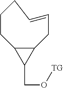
C12CCCC=CCC1C2CO[TG]
